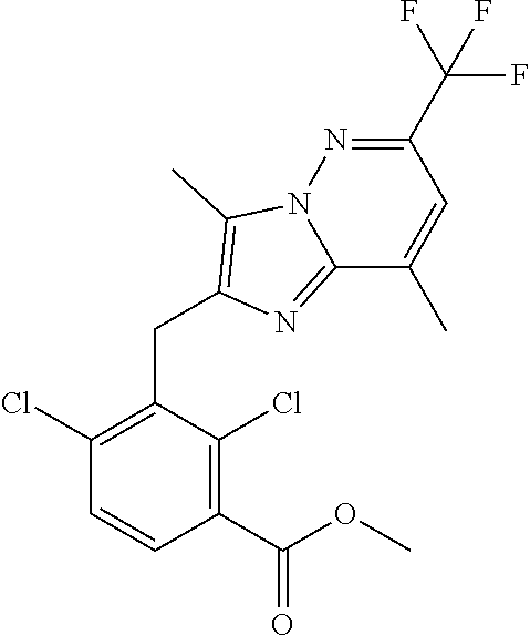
C1(Cl)=C(CC2=C(C)N3C(=N2)C(C)=CC(C(F)(F)F)=N3)C(Cl)=C(C(=O)OC)C=C1
